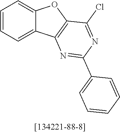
C1=CC=C2C(=C1)OC1=C2N=C(C2=CC=CC=C2)N=C1Cl
